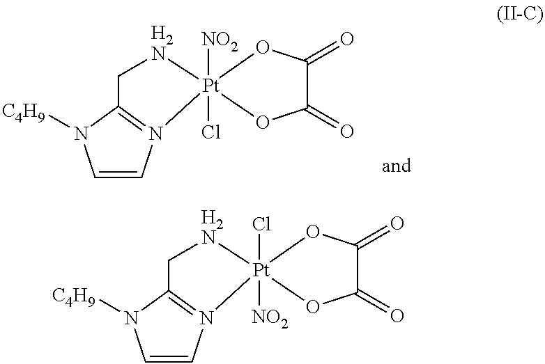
[NO2][Pt]12(Cl)(OC(=O)C(=O)O1)[H2N]CC1=N2C=CN1[C4H9].Cl[Pt]12([NO2])(OC(=O)C(=O)O1)[H2N]CC1=N2C=CN1[C4H9]
